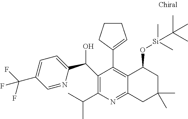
C1(C(O)C2=CC=C(C(F)(F)F)C=N2)=C(C(C)C)N=C2C(=C1C1=CCCC1)C(O[Si](C)(C)C(C)(C)C)CC(C)(C)C2
